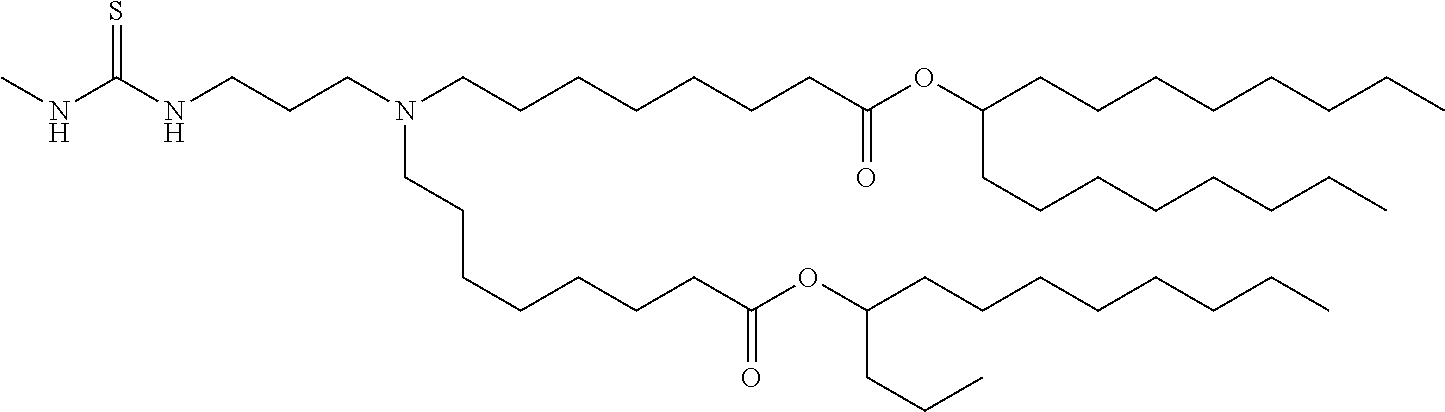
C(C(=O)OC(CCC)CCCCCCCC)CCCCCCN(CCCCCCCC(=O)OC(CCCCCCCC)CCCCCCCC)CCCNC(NC)=S
